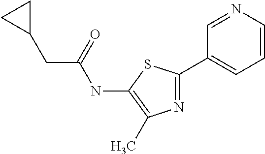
N1=C(C2=CC=CN=C2)SC(NC(CC2CC2)=O)=C1C
